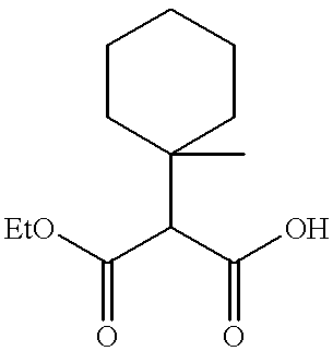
[EtO]C(C(C(O)=O)C1(C)CCCCC1)=O
